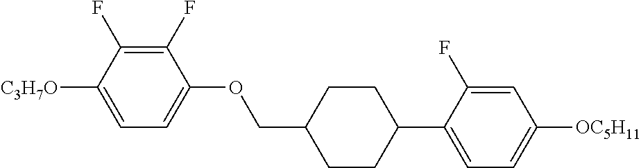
C1(F)=C(F)C([C3H7O])=CC=C1OCC1CCC(C2=CC=C([OC5H11])C=C2F)CC1
